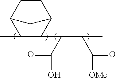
C1(C(C(C([OMe])=O)C)C(O)=O)C2CCC(C1C)C2
